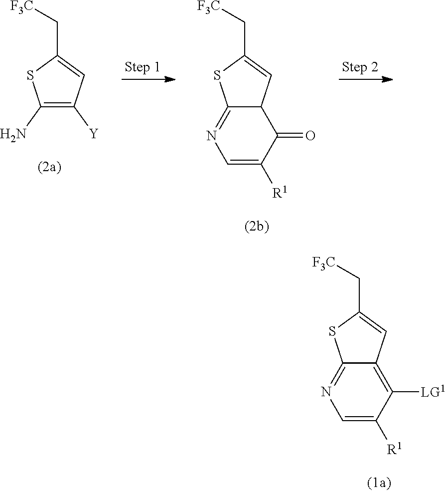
C1=C([R1])C([LG1])=C2C(=N1)SC(C[F3C])=C2.C1(N)=C([Y])C=C(C[F3C])S1.C12=NC=C([R1])C(=O)C1C=C(C[F3C])S2
